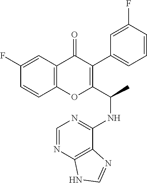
C1=CC2=C(C=C1F)C(=O)C(C1=CC=CC(F)=C1)=C(C(NC1=NC=NC3=C1N=CN3)C)O2
